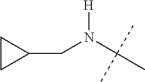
C1CC1CN(C(C)(C)C)[H]
